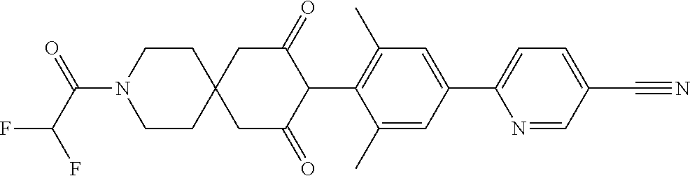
C1(C)=CC(C2=CC=C(C#N)C=N2)=CC(C)=C1C1C(=O)CC2(CC1=O)CCN(C(C(F)F)=O)CC2
